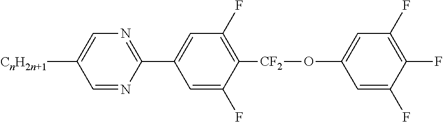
C1(C2=NC=C([CnH2n+1])C=N2)=CC(F)=C([CF2]OC2=CC(F)=C(F)C(F)=C2)C(F)=C1
